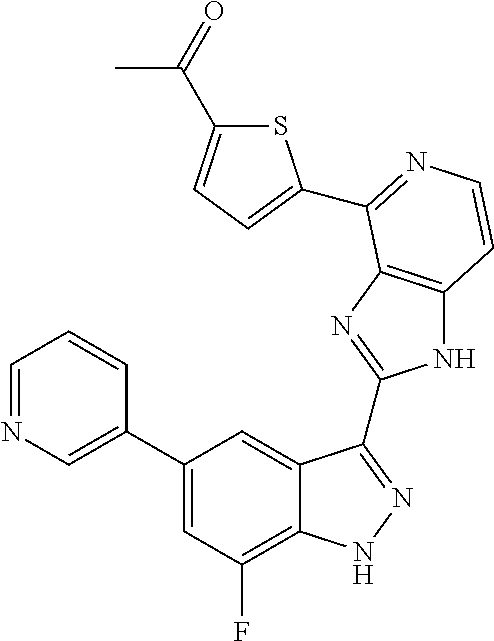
C1=C(C2=CC(F)=C3C(=C2)C(C2=NC4=C(N2)C=CN=C4C2=CC=C(C(=O)C)S2)=NN3)C=CC=N1
